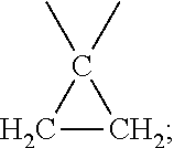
C1CC1(C)C
